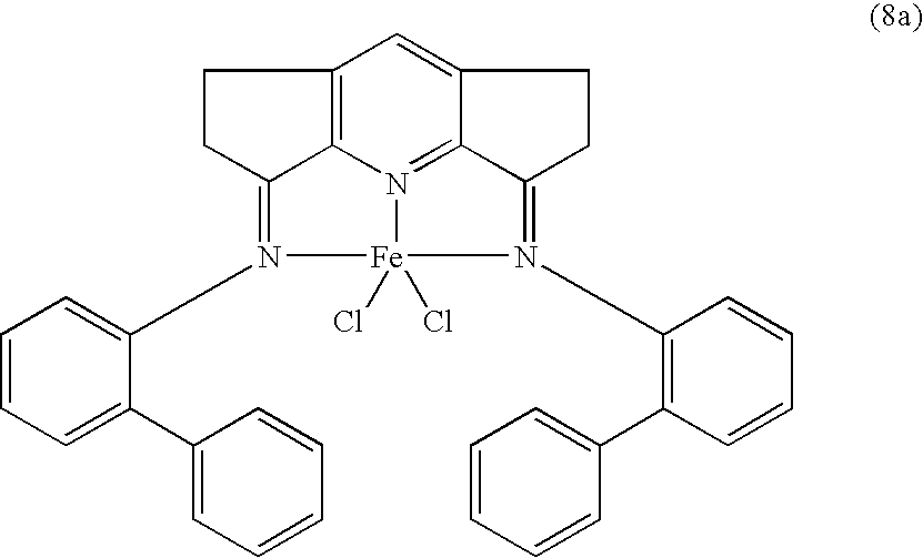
C12=C3N4=C5C(=C1)CCC5=N(C1=C(C5=CC=CC=C5)C=CC=C1)[Fe]4(Cl)(Cl)N(C1=CC=CC=C1C1=CC=CC=C1)=C3CC2
